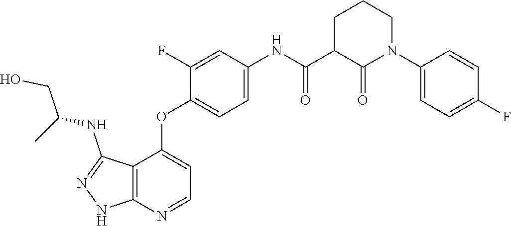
C1(OC2=CC=NC3=C2C(NC(CO)C)=NN3)=CC=C(NC(C2C(=O)N(C3=CC=C(F)C=C3)CCC2)=O)C=C1F
